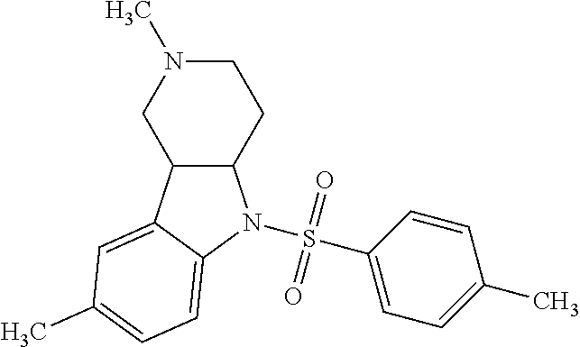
C12C(C3=CC(C)=CC=C3N1S(C1=CC=C(C)C=C1)(=O)=O)CN(C)CC2
